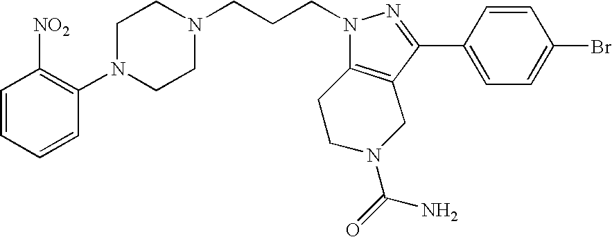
C1=CC=CC(N2CCN(CCCN3N=C(C4=CC=C(Br)C=C4)C4=C3CCN(C(N)=O)C4)CC2)=C1[NO2]
